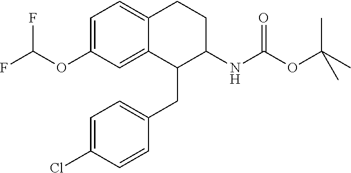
C1=C(OC(F)F)C=C2C(=C1)CCC(NC(OC(C)(C)C)=O)C2CC1=CC=C(Cl)C=C1
